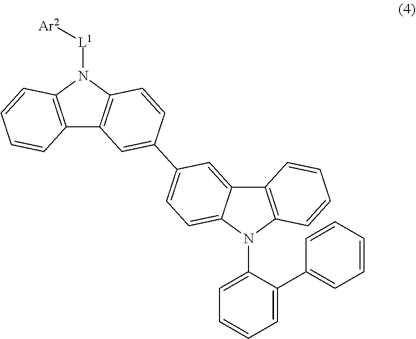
C12=C(N([L1][Ar2])C3=C1C=C(C1=CC=C4C(=C1)C1=C(N4C4=CC=CC=C4C4=CC=CC=C4)C=CC=C1)C=C3)C=CC=C2
